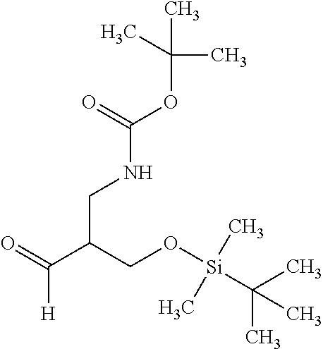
C(C(CO[Si](C(C)(C)C)(C)C)C(=O)[H])NC(OC(C)(C)C)=O
